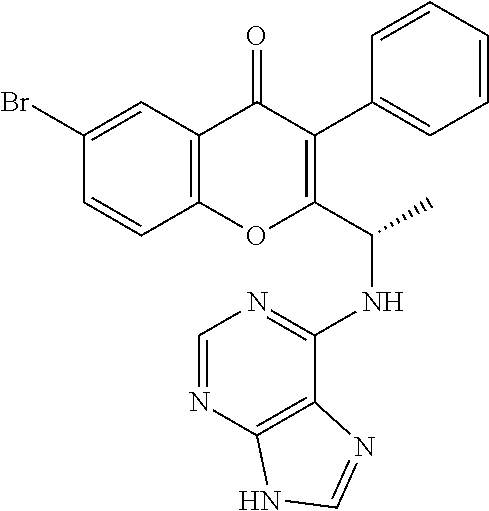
C1=CC2=C(C=C1Br)C(=O)C(C1=CC=CC=C1)=C(C(NC1=NC=NC3=C1N=CN3)C)O2
